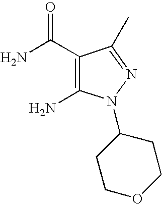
C1(C(N)=O)=C(N)N(C2CCOCC2)N=C1C
